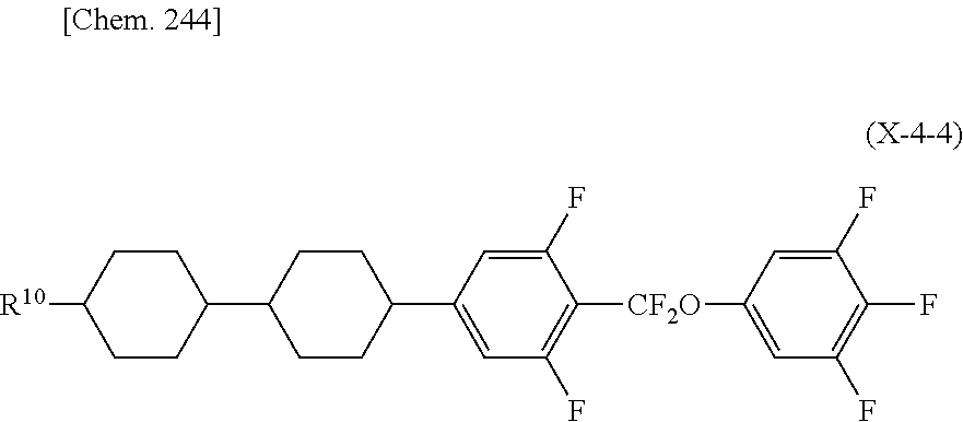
C1CC(C2CCC(C3=CC(F)=C([CF2O]C4=CC(F)=C(F)C(F)=C4)C(F)=C3)CC2)CCC1[R10]
